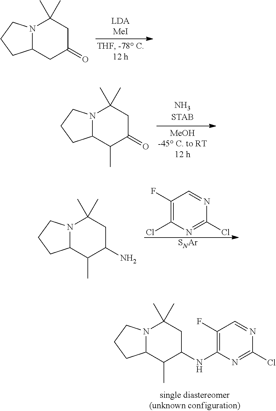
N12C(CC(=O)CC1(C)C)CCC2.N12C(C(C)C(=O)CC1(C)C)CCC2.[SNAr].C1(F)=C(Cl)N=C(Cl)N=C1.N12C(C(C)C(N)CC1(C)C)CCC2.N12C(C(C)C(NC3=C(F)C=NC(Cl)=N3)CC1(C)C)CCC2
